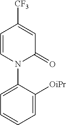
C1=CC([CF3])=CC(=O)N1C1=CC=CC=C1[OiPr]
